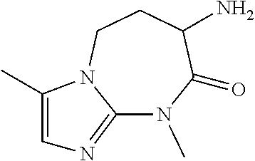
C12=NC=C(C)N1CCC(N)C(=O)N2C
